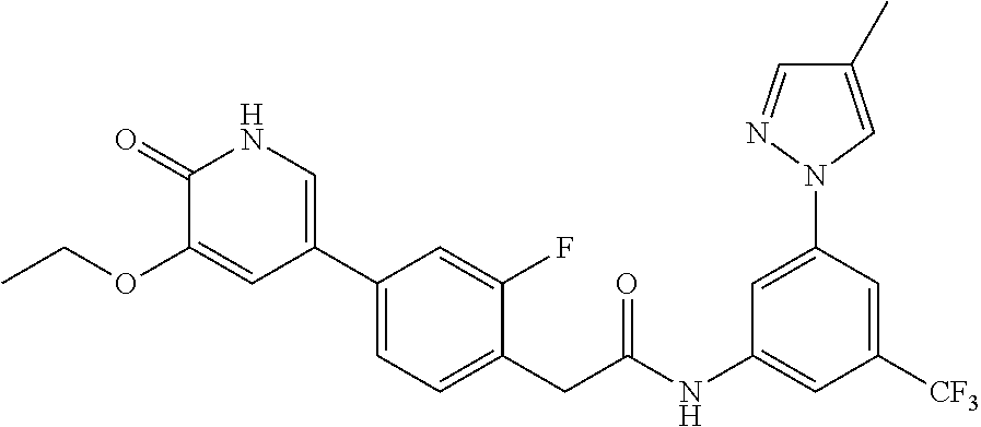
C1(NC(CC2=CC=C(C3=CNC(=O)C(OCC)=C3)C=C2F)=O)=CC([CF3])=CC(N2C=C(C)C=N2)=C1
